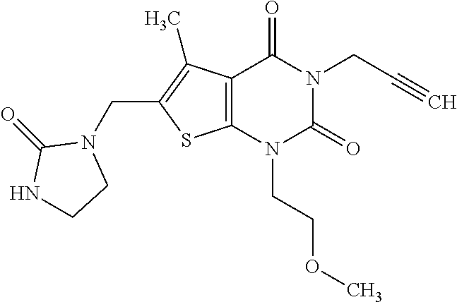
C12=C(N(CCOC)C(=O)N(CC#C)C1=O)SC(CN1C(=O)NCC1)=C2C
